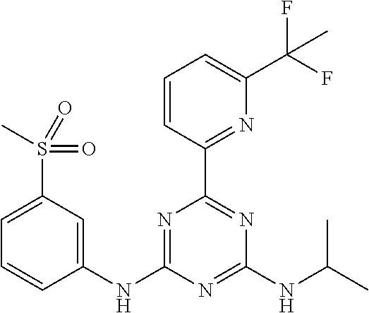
C1(NC2=NC(C3=NC(C(F)(F)C)=CC=C3)=NC(NC(C)C)=N2)=CC(S(C)(=O)=O)=CC=C1
